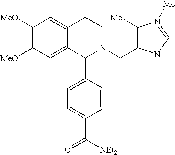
C1([MeO])=C([MeO])C=C2C(=C1)CCN(CC1=C([Me])N([Me])=CN1)C2C1=CC=C(C([NEt2])=O)C=C1
